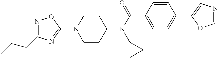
C1CC(N(C(C2=CC=C(C3=CN=CO3)C=C2)=O)C2CC2)CCN1C1=NC(CCC)=NO1
